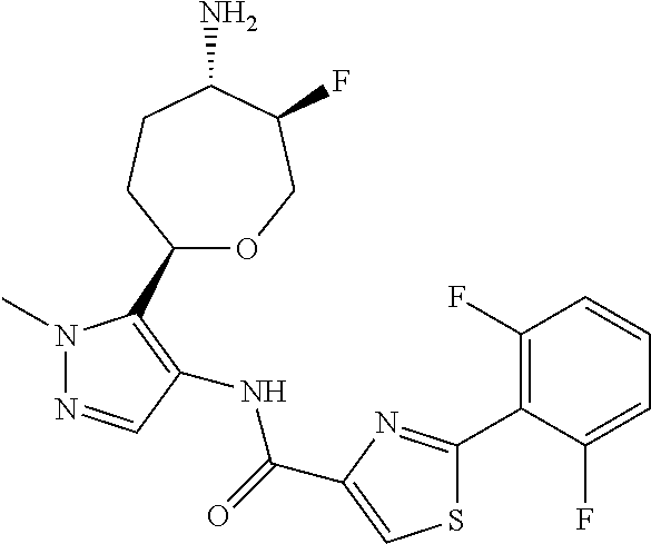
C1(C2=C(NC(C3=CSC(C4=C(F)C=CC=C4F)=N3)=O)C=NN2C)OCC(F)C(N)CC1
